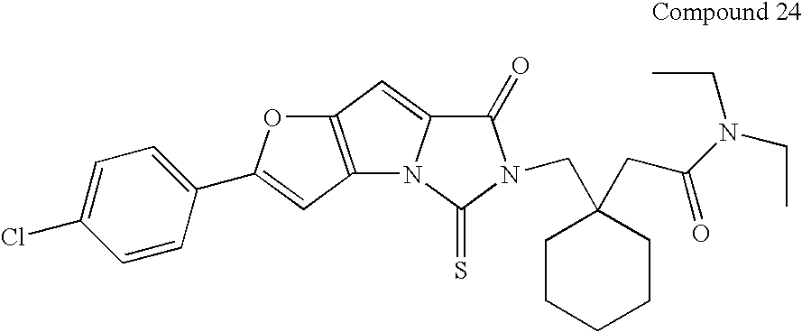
C12=C(C=C(C3=CC=C(Cl)C=C3)O1)N1C(=C2)C(=O)N(CC2(CC(=O)N(CC)CC)CCCCC2)C1=S
